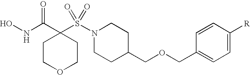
ONC(C1(S(N2CCC(COCC3=CC=C([R])C=C3)CC2)(=O)=O)CCOCC1)=O
